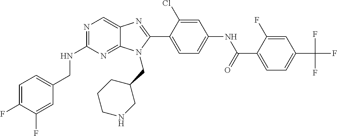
C1=C(F)C(F)=CC(CNC2=NC=C3C(=N2)N(CC2CCCNC2)C(C2=CC=C(NC(=O)C4=CC=C(C(F)(F)F)C=C4F)C=C2Cl)=N3)=C1
